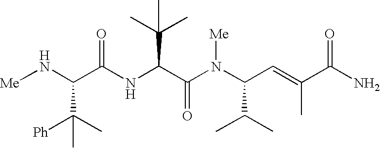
C(C(NC(C(N(C(C=C(C(=O)N)C)C(C)C)[Me])=O)C(C)(C)C)=O)(C([Ph])(C)C)N[Me]
